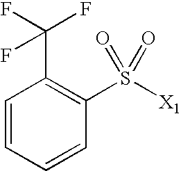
C1=CC=CC(S([X1])(=O)=O)=C1C(F)(F)F
